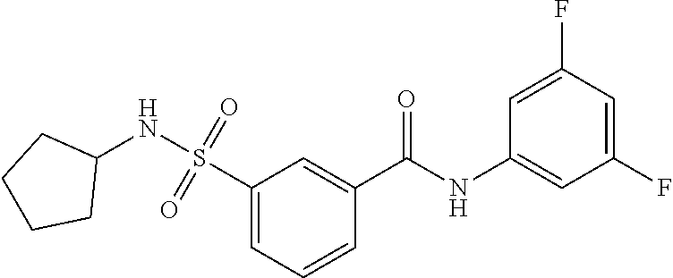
C1=CC=C(S(=O)(=O)NC2CCCC2)C=C1C(NC1=CC(F)=CC(F)=C1)=O
